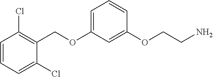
C1(COC2=CC=CC(OCCN)=C2)=C(Cl)C=CC=C1Cl
